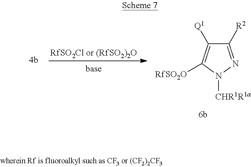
C1([R2])=NN([CHR1R1a])C([RfSO2O])=C1[Q1].[RfSO2Cl or (RfSO2)2O].[base]
